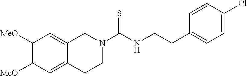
C1([MeO])=C([MeO])C=C2C(=C1)CN(C(NCCC1=CC=C(Cl)C=C1)=S)CC2
